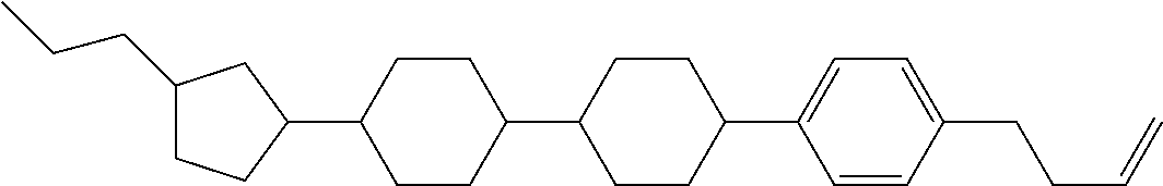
C1(CCC)CCC(C2CCC(C3CCC(C4=CC=C(CCC=C)C=C4)CC3)CC2)C1
